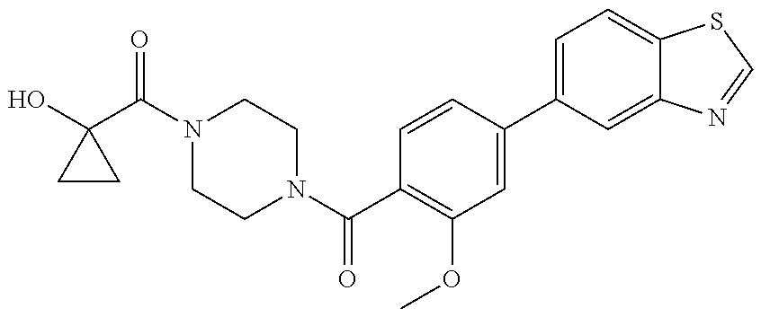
OC1(C(N2CCN(C(C3=C(OC)C=C(C4=CC=C5C(=C4)N=CS5)C=C3)=O)CC2)=O)CC1
